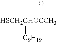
[HSCH2CHOCCH3](=O)[C9H19]
